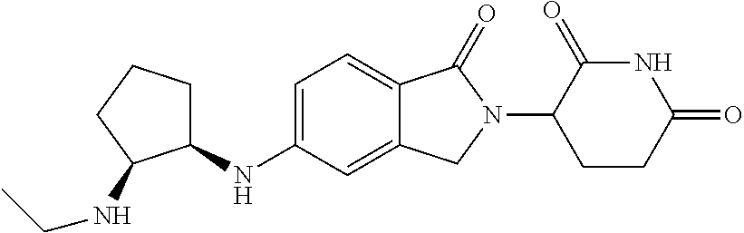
C1=C(NC2CCCC2NCC)C=C2C(=C1)C(=O)N(C1CCC(=O)NC1=O)C2
